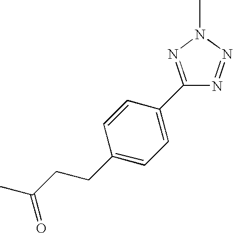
N1=NN(C)N=C1C1=CC=C(CCC(C)=O)C=C1
